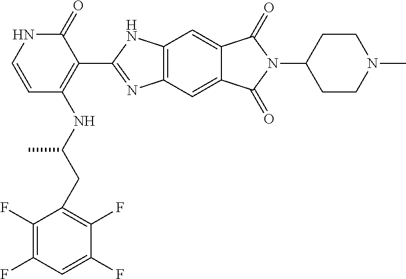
C1(CC(NC2=C(C3=NC4=C(C=C5C(=C4)C(=O)N(C4CCN(C)CC4)C5=O)N3)C(=O)NC=C2)C)=C(F)C(F)=CC(F)=C1F
